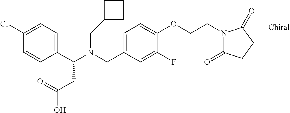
C1(C(N(CC2=CC=C(OCCN3C(=O)CCC3=O)C(F)=C2)CC2CCC2)CC(O)=O)=CC=C(Cl)C=C1
